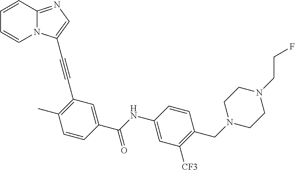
C1=CC2=NC=C(C#CC3=C(C)C=CC(C(NC4=CC([CF3])=C(CN5CCN(CCF)CC5)C=C4)=O)=C3)N2C=C1
